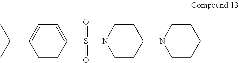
C1=CC(S(N2CCC(N3CCC(C)CC3)CC2)(=O)=O)=CC=C1C(C)C
